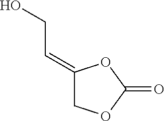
C1(=CCO)COC(=O)O1
